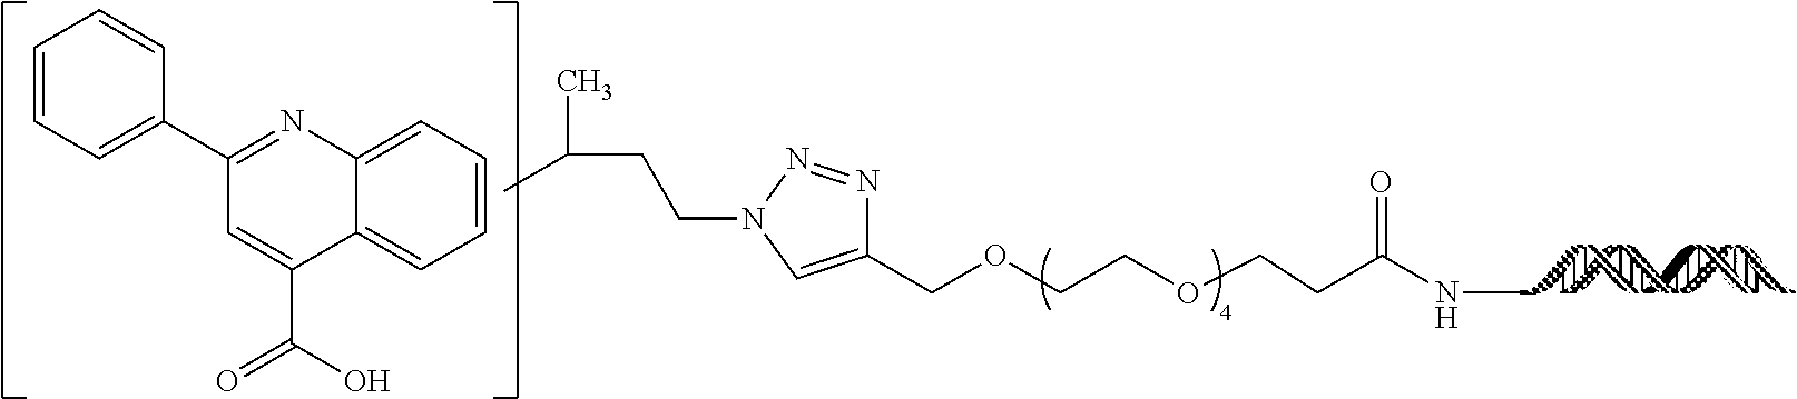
C1(COCCOCCC(NC)=O)=CN(CCC(C)C)N=N1.C1=CC=C2C(=C1)C(C(O)=O)=CC(C1=CC=CC=C1)=N2
